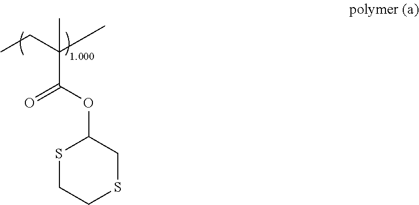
CCC(C)(C)C(OC1SCCSC1)=O
